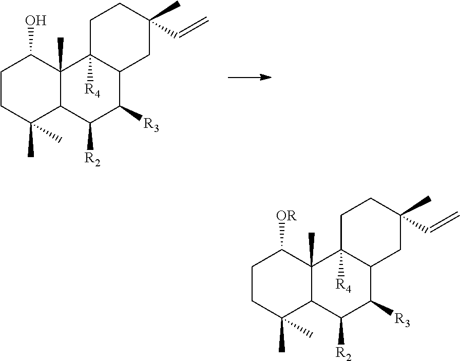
C1CC(C)(C)C2C(C)(C1O)C1([R4])C(C([R3])C2[R2])CC(C=C)(C)CC1.C1CC(C)(C)C2C(C)(C1[OR])C1([R4])C(C([R3])C2[R2])CC(C=C)(C)CC1
